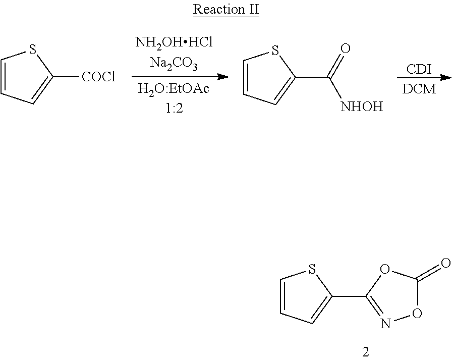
[CDI].C1=CC=C([COCl])S1.C1=CC=C(C(=O)[NHOH])S1.C1=CC=C(C2=NOC(=O)O2)S1
